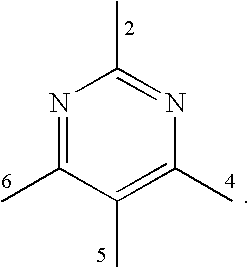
N1=C(C)C(C)=C(C)N=C1C
